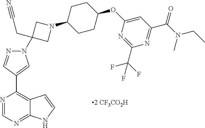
N1(C2(CC#N)CN(C3CCC(OC4=CC(C(N(CC)C)=O)=NC(C(F)(F)F)=N4)CC3)C2)N=CC(C2=C3C(=NC=N2)NC=C3)=C1
